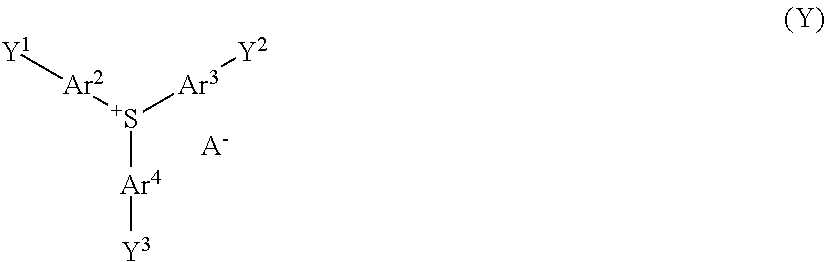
[Ar4]([S+]([Ar2][Y1])[Ar3][Y2])[Y3].[A-]
